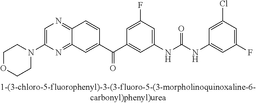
C1=C(N2CCOCC2)N=C2C(=N1)C=CC(C(C1=CC(NC(NC3=CC(F)=CC(Cl)=C3)=O)=CC(F)=C1)=O)=C2
